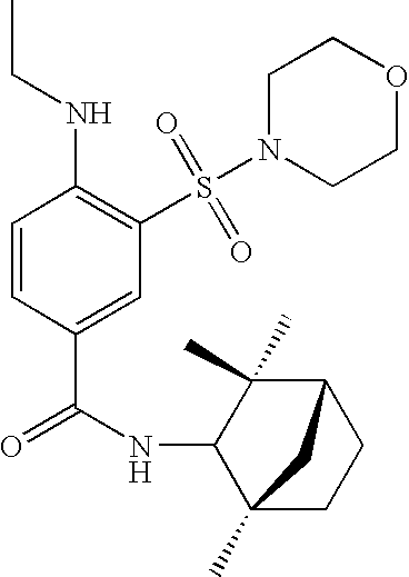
C1=CC(C(=O)NC2C3(C)CCC(C2(C)C)C3)=CC(S(N2CCOCC2)(=O)=O)=C1NCC
